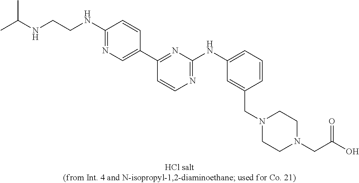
C1(NCCNC(C)C)=NC=C(C2=NC(NC3=CC=CC(CN4CCN(CC(O)=O)CC4)=C3)=NC=C2)C=C1
